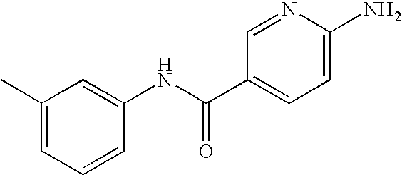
C1(C)=CC=CC(NC(C2=CC=C(N)N=C2)=O)=C1
